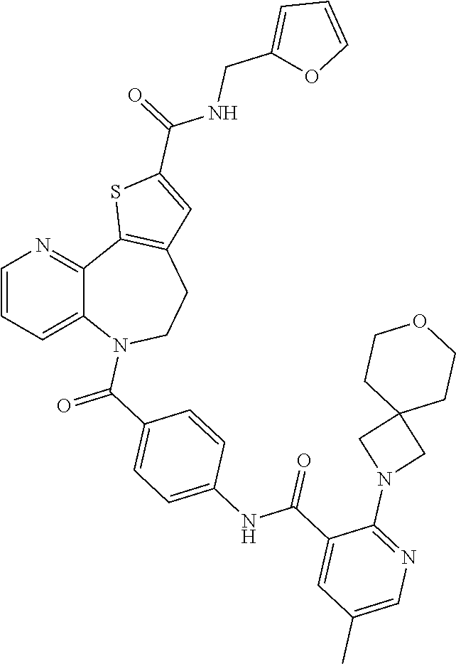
C1=CC=C2C(=N1)C1=C(CCN2C(C2=CC=C(NC(C3=CC(C)=CN=C3N3CC4(C3)CCOCC4)=O)C=C2)=O)C=C(C(NCC2=CC=CO2)=O)S1
